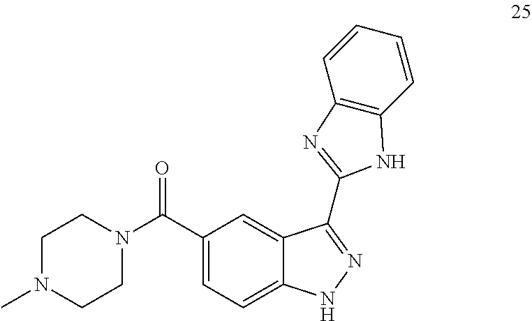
C(C1=CC=C2C(=C1)C(C1=NC3=C(C=CC=C3)N1)=NN2)(N1CCN(C)CC1)=O
